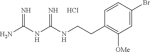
C1=CC(CCNC(NC(N)=N)=N)=C([OMe])C=C1Br.Cl
